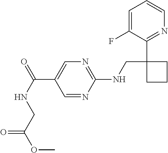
C(C1=CN=C(NCC2(C3=NC=CC=C3F)CCC2)N=C1)(NCC(OC)=O)=O
